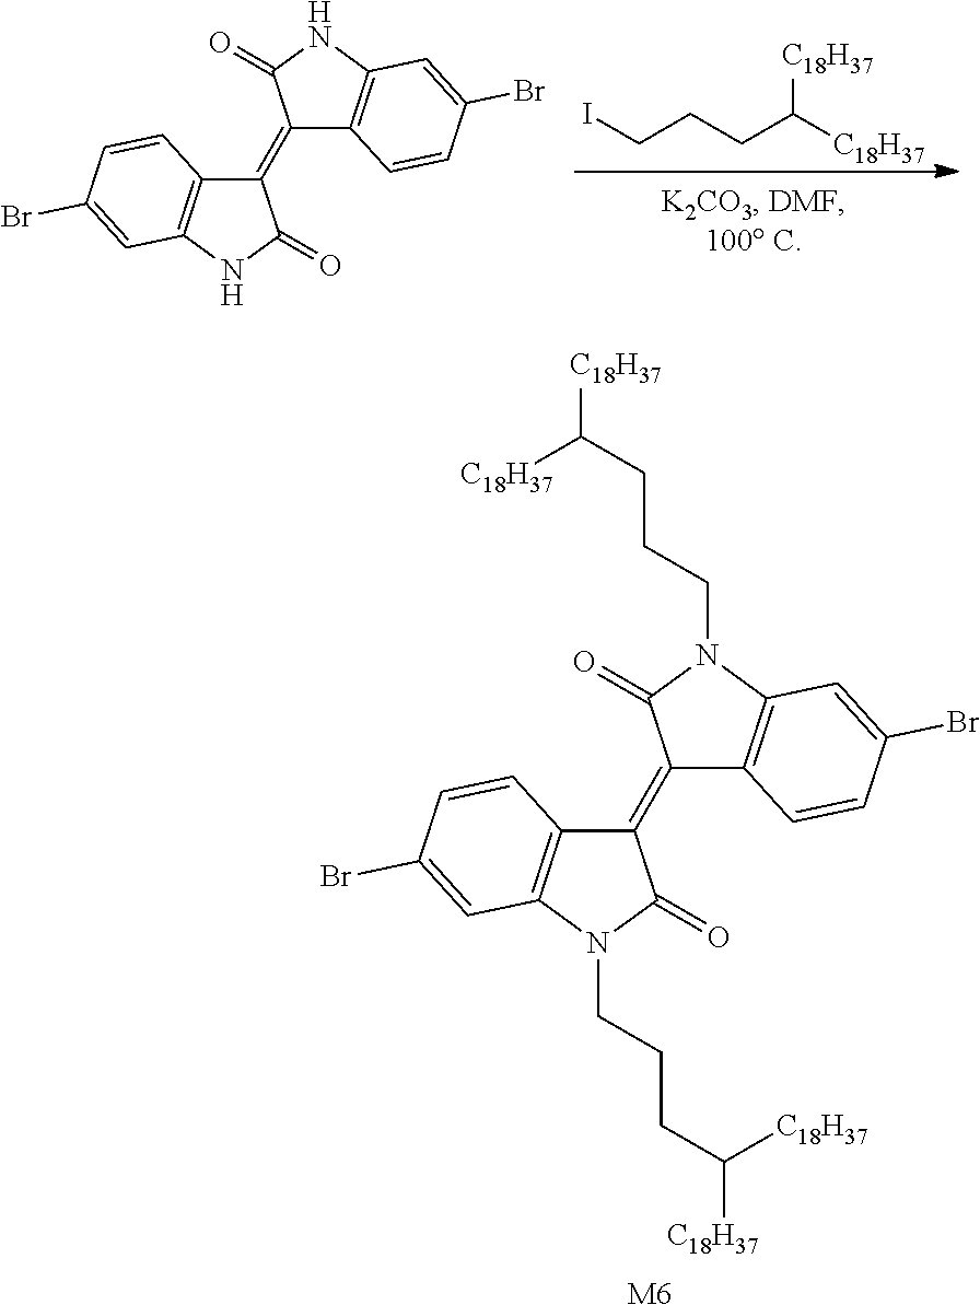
C(CCC([C18H37])[C18H37])I.C1(=C2C3=C(NC2=O)C=C(Br)C=C3)C2=C(NC1=O)C=C(Br)C=C2.C1(=C2C3=C(N(CCCC([C18H37])[C18H37])C2=O)C=C(Br)C=C3)C2=C(N(CCCC([C18H37])[C18H37])C1=O)C=C(Br)C=C2.[M6]
